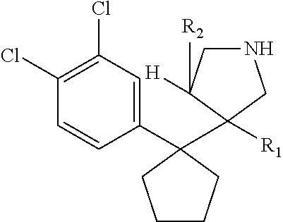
C1(C2(C3([R1])C([H])([R2])CNC3)CCCC2)=CC(Cl)=C(Cl)C=C1
